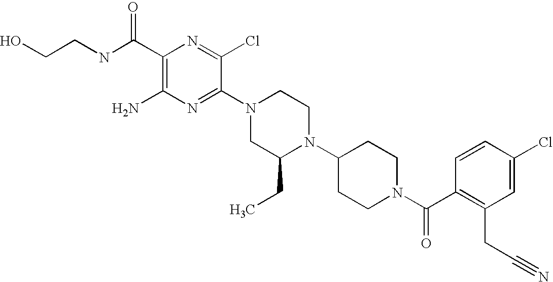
C1(C(NCCO)=O)=C(N)N=C(N2CC(CC)N(C3CCN(C(C4=C(CC#N)C=C(Cl)C=C4)=O)CC3)CC2)C(Cl)=N1
